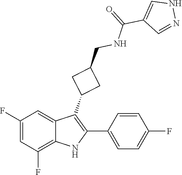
N1=CC(C(=O)NCC2CC(C3=C(C4=CC=C(F)C=C4)NC4=C(F)C=C(F)C=C34)C2)=CN1
